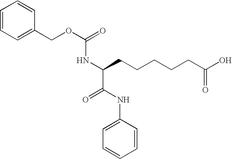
C1=CC=C(COC(=O)NC(C(NC2=CC=CC=C2)=O)CCCCCC(O)=O)C=C1
